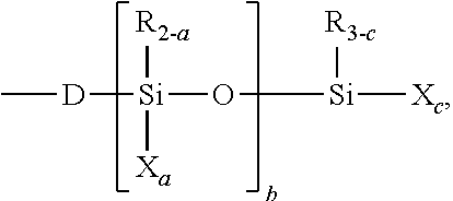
C[D][Si]([R2-a])([Xa])O[Si]([Xc])[R3-c]
